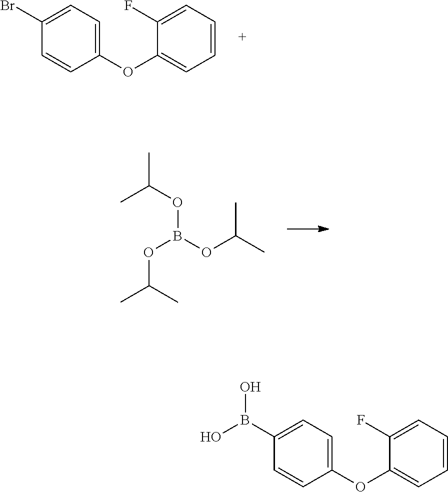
C1(Br)=CC=C(OC2=CC=CC=C2F)C=C1.CC(OB(OC(C)C)OC(C)C)C.C1(B(O)O)=CC=C(OC2=CC=CC=C2F)C=C1
